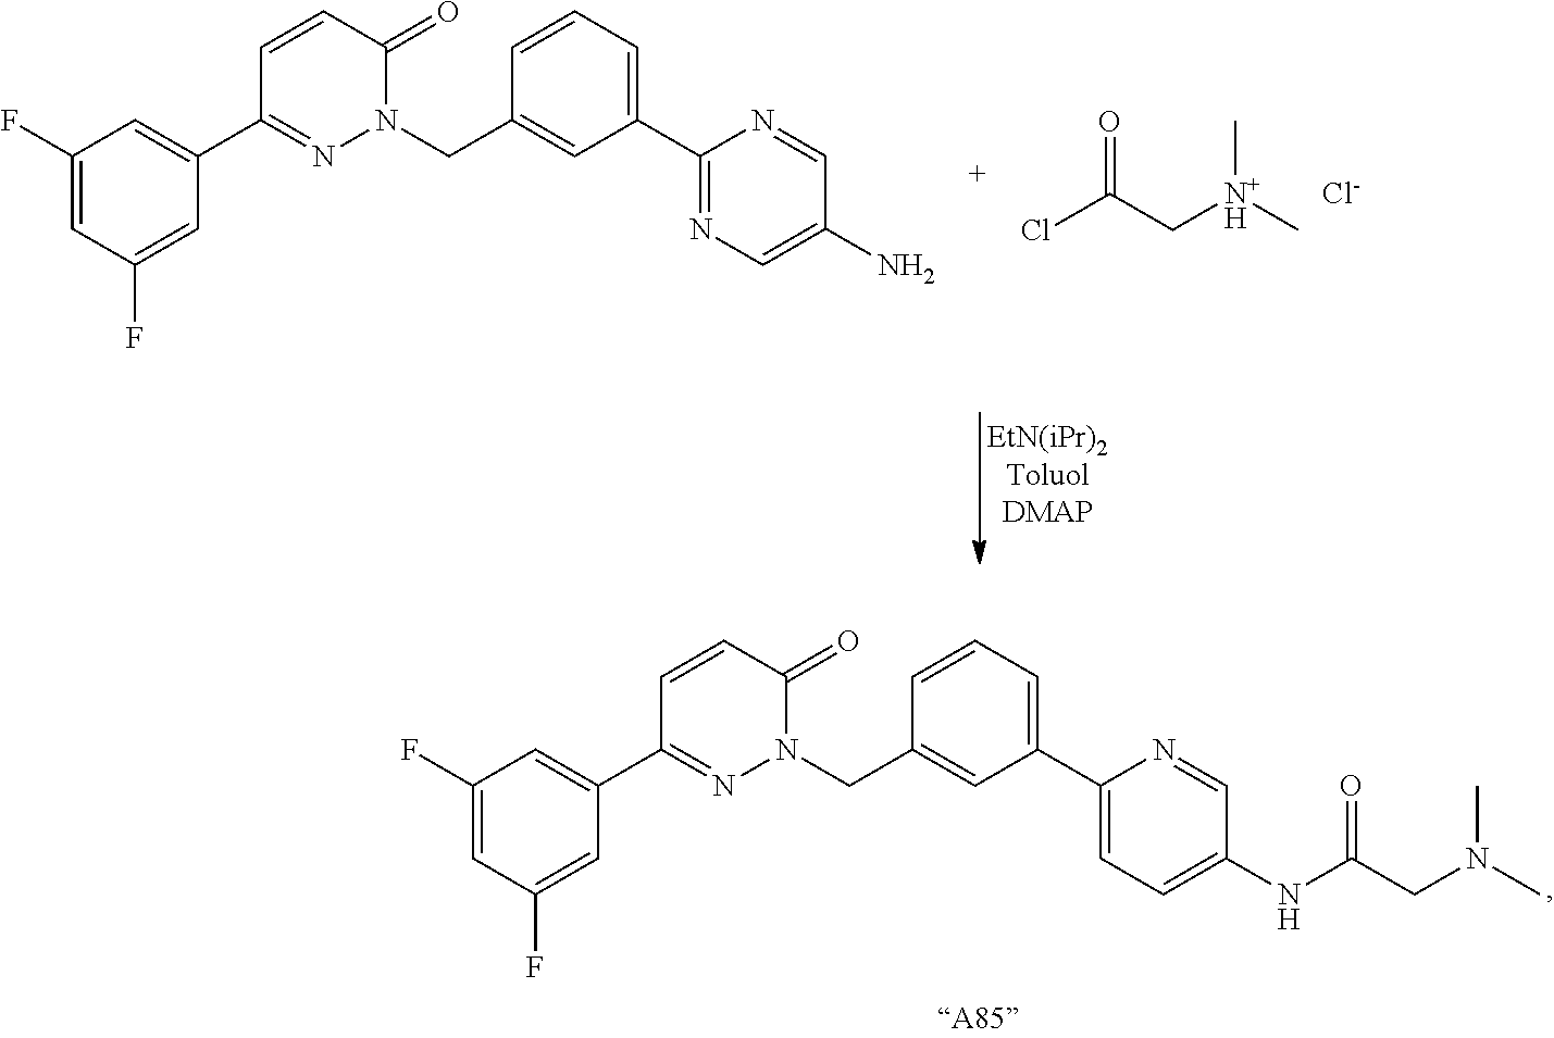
C1(F)=CC(F)=CC(C2=NN(CC3=CC(C4=CC=C(NC(CN(C)C)=O)C=N4)=CC=C3)C(=O)C=C2)=C1.C1(F)=CC(F)=CC(C2=NN(CC3=CC(C4=NC=C(N)C=N4)=CC=C3)C(=O)C=C2)=C1.O=C(C[N+H](C)C)Cl.[Cl-]
